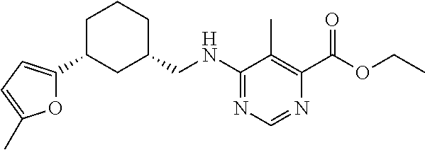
N(C1=NC=NC(C(OCC)=O)=C1C)CC1CCCC(C2=CC=C(C)O2)C1
